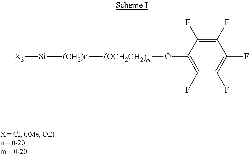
C1(F)=C(F)C(O[(OCH2CH2)m][(CH2)n][Si][X3])=C(F)C(F)=C1F
